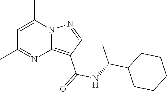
C1=C(C)N2C(=C(C(=O)NC(C3CCCCC3)C)C=N2)N=C1C
